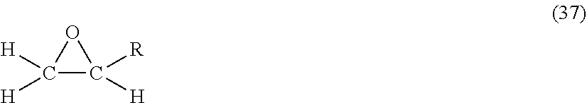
C1([H])([H])C([H])([R])O1
